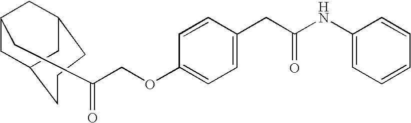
C(COC1=CC=C(CC(NC2=CC=CC=C2)=O)C=C1)(=O)CC1CC2CCCC(C1)C2
